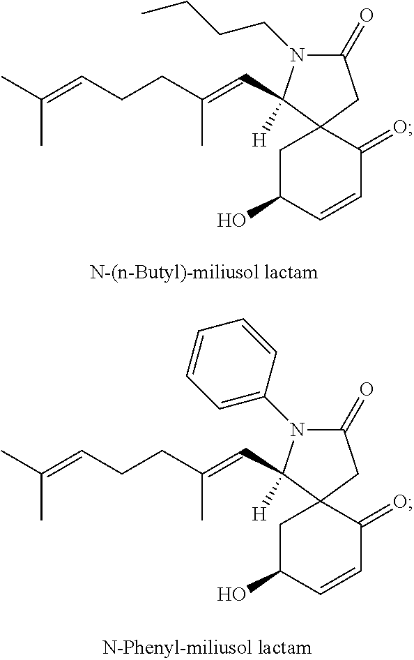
CC(=CCCC(C)=CC1([H])C2(CC(=O)N1CCCC)CC(O)C=CC2=O)C.CC(=CCCC(C)=CC1([H])C2(CC(=O)N1C1=CC=CC=C1)CC(O)C=CC2=O)C
